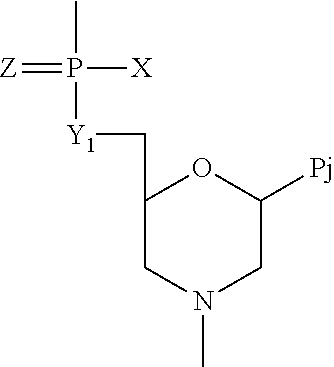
C1(C[Y1]P(C)(=[Z])[X])CN(C)CC([Pj])O1
